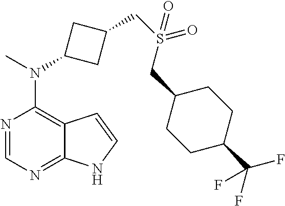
N1=CN=C2C(=C1N(C)C1CC(CS(=O)(=O)CC3CCC(C(F)(F)F)CC3)C1)C=CN2
